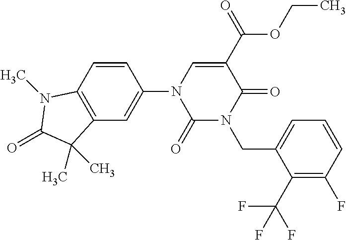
C1(=O)N(CC2=CC=CC(F)=C2C(F)(F)F)C(=O)C(C(OCC)=O)=CN1C1=CC2=C(C=C1)N(C)C(=O)C2(C)C
